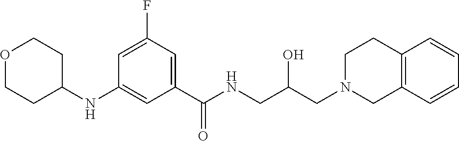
C1(NC2CCOCC2)=CC(C(NCC(CN2CCC3=C(C2)C=CC=C3)O)=O)=CC(F)=C1
